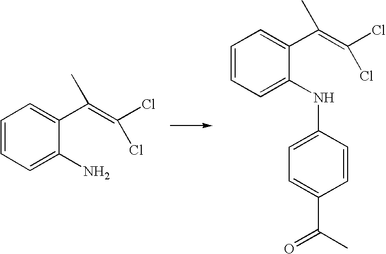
C1=CC=C(N)C(C(=C(Cl)Cl)C)=C1.C1=CC=C(NC2=CC=C(C(C)=O)C=C2)C(C(=C(Cl)Cl)C)=C1
